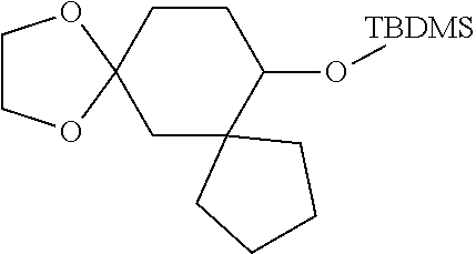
C12(C(O[TBDMS])CCC3(C1)OCCO3)CCCC2
